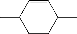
C1=CC(C)CCC1C
